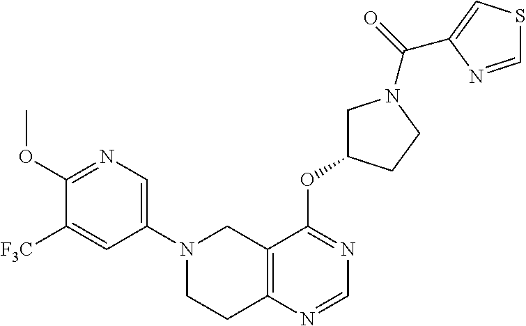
C12=C(N=CN=C1OC1CN(C(C3=CSC=N3)=O)CC1)CCN(C1=CN=C(OC)C([F3C])=C1)C2
